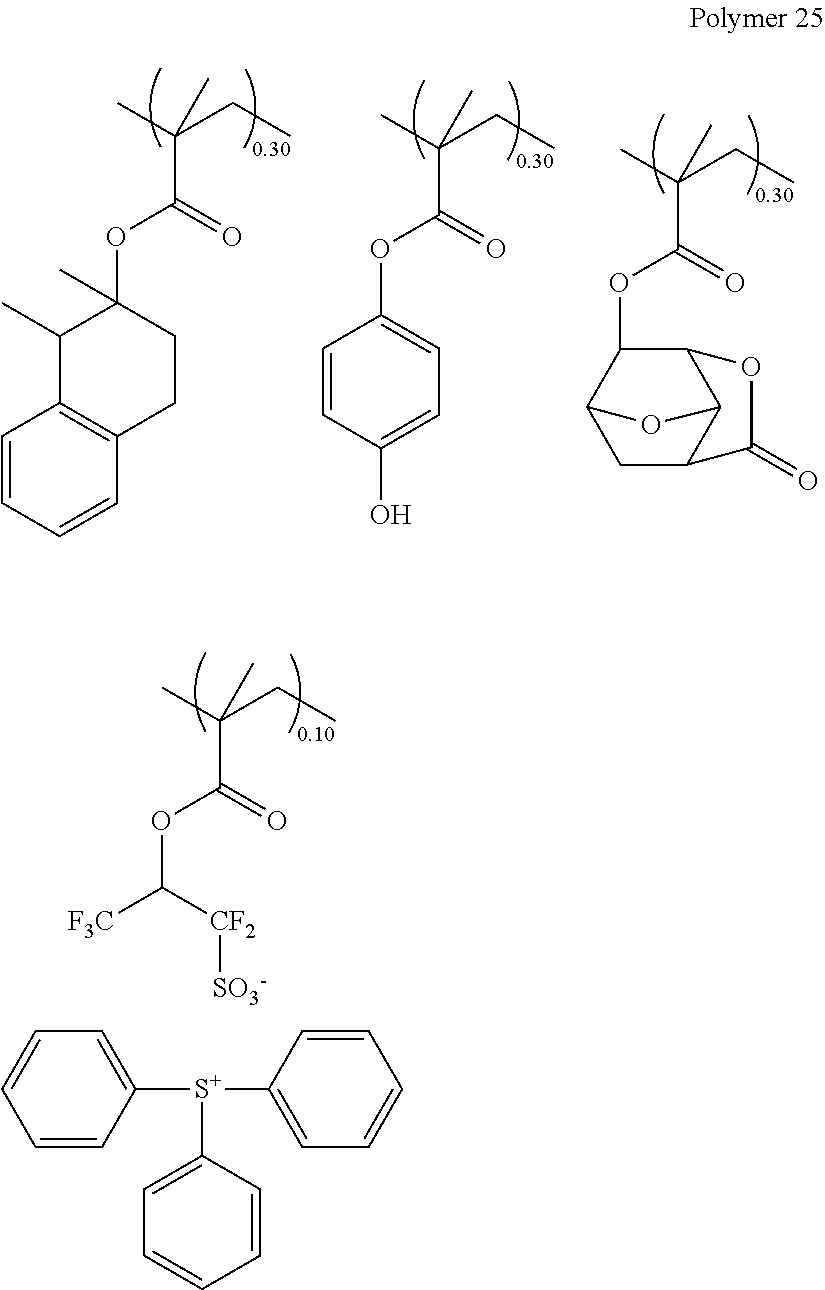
C(OC(C(C)(CC)C)=O)([F3C])[CF2][SO3-].C1([S+](C2=CC=CC=C2)C2=CC=CC=C2)=CC=CC=C1.C1(OC(C(C)(CC)C)=O)C2CC3C(C1OC3=O)O2.C1(OC(C(C)(CC)C)=O)(C)C(C)C2=C(CC1)C=CC=C2.C1(OC(C(C)(CC)C)=O)=CC=C(O)C=C1
